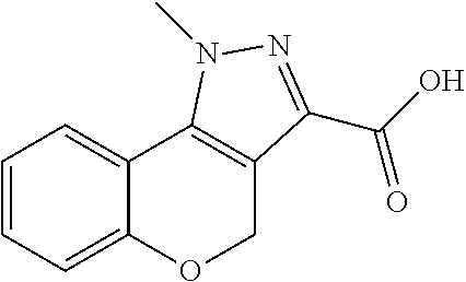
C1=CC=C2C(=C1)C1=C(CO2)C(C(O)=O)=NN1C
